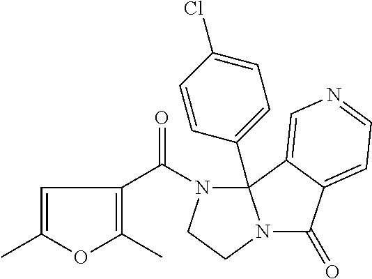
O1C(C)=CC(C(N2CCN3C(=O)C4=CC=NC=C4C23C2=CC=C(Cl)C=C2)=O)=C1C
